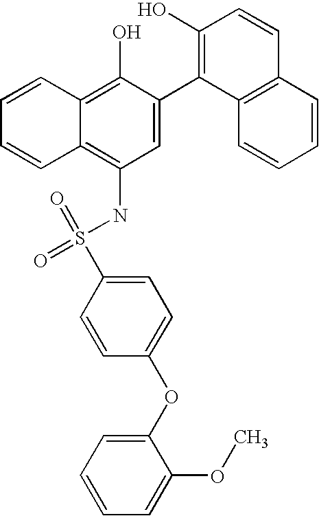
S(NC1=C2C(=C(O)C(C3=C(O)C=CC4=C3C=CC=C4)=C1)C=CC=C2)(=O)(C1=CC=C(OC2=CC=CC=C2OC)C=C1)=O
